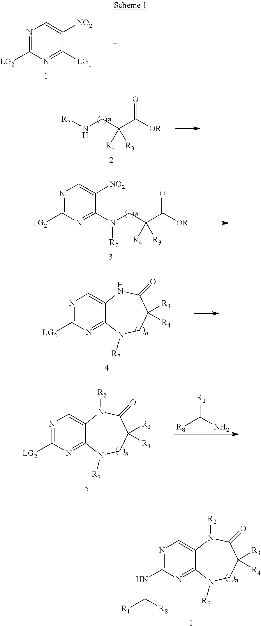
N1=C(NC([R1])[R8])N=C2C(=C1)N([R2])C(=O)C([R3])([R4])CN2[R7].I.N1=C([LG2])N=C([LG1])C([NO2])=C1.[R7]NCC(C([OR])=O)([R4])[R3].C1(N(CC(C([OR])=O)([R4])[R3])[R7])=NC([LG2])=NC=C1[NO2].N1=C([LG2])N=C2C(=C1)NC(=O)C([R3])([R4])CN2[R7].N1=C([LG2])N=C2C(=C1)N([R2])C(=O)C([R3])([R4])CN2[R7].[R1]C(N)[R8]
